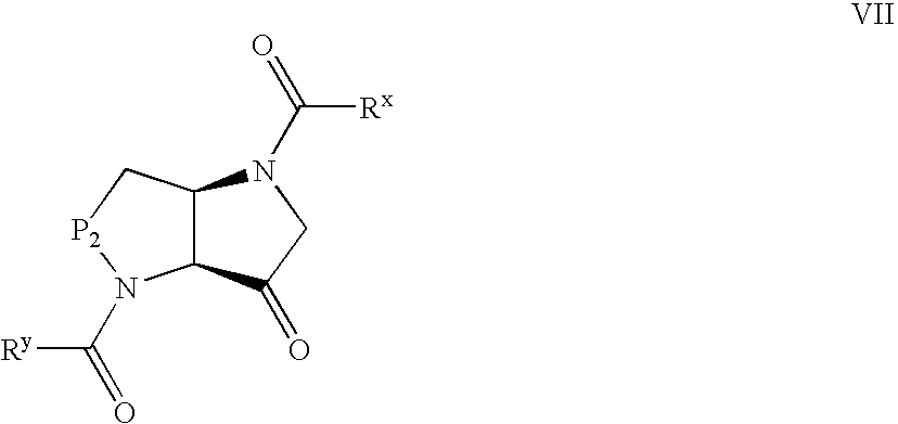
C12C(C[P2]N1C(=O)[Ry])N(C(=O)[Rx])CC2=O
